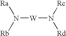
N([W]N([Rd])[Rc])([Ra])[Rb]
